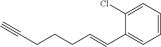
C(CCC=CC1=CC=CC=C1Cl)C#C
